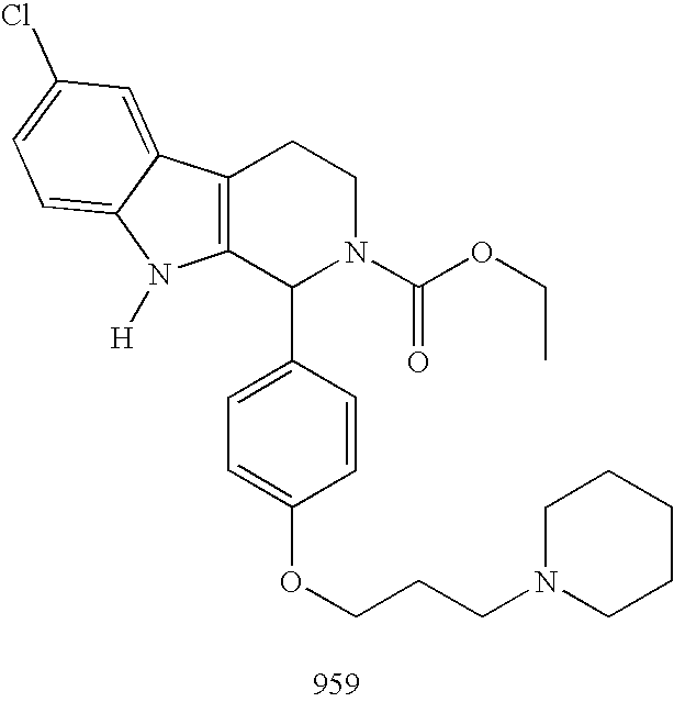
C12=C(C(C3=CC=C(OCCCN4CCCCC4)C=C3)N(C(OCC)=O)CC1)N([H])C1=CC=C(Cl)C=C21
